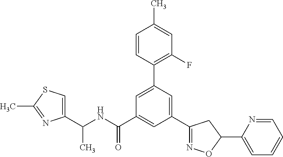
C1(C(NC(=O)C2=CC(C3=NOC(C4=CC=CC=N4)C3)=CC(C3=C(F)C=C(C)C=C3)=C2)C)=CSC(C)=N1
